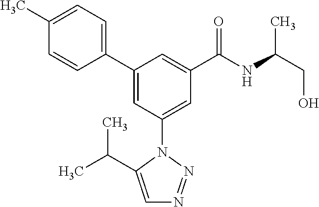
C1(C2=CC(N3N=NC=C3C(C)C)=CC(C(NC(CO)C)=O)=C2)=CC=C(C)C=C1
